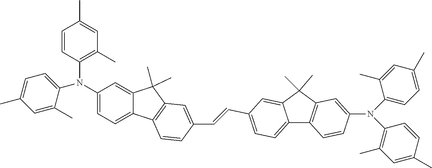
CC1=CC(C)=C(N(C2=CC=C3C(=C2)C(C)(C)C2=C3C=CC(C=CC3=CC=C4C5=C(C(C)(C)C4=C3)C=C(N(C3=CC=C(C)C=C3C)C3=C(C)C=C(C)C=C3)C=C5)=C2)C2=CC=C(C)C=C2C)C=C1
